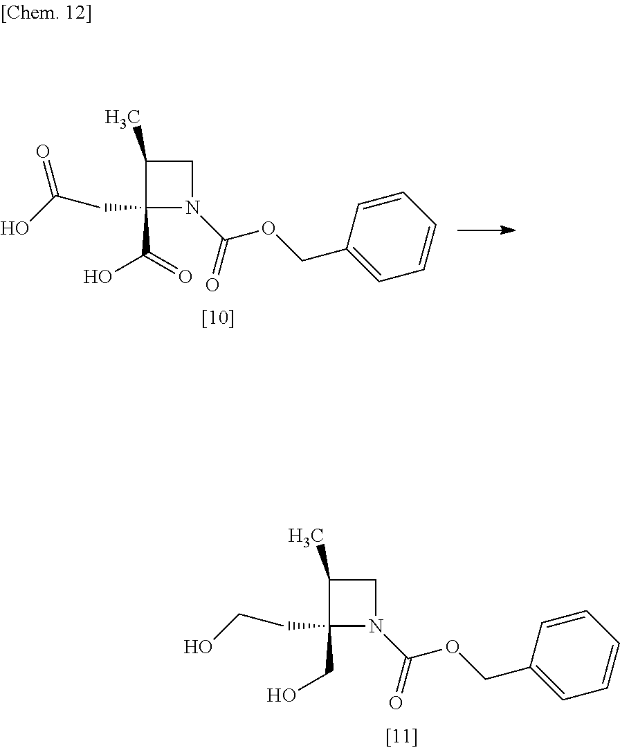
C1C(C)C(CC(O)=O)(C(=O)O)N1C(=O)OCC1=CC=CC=C1.C1C(C)C(CCO)(CO)N1C(=O)OCC1=CC=CC=C1
